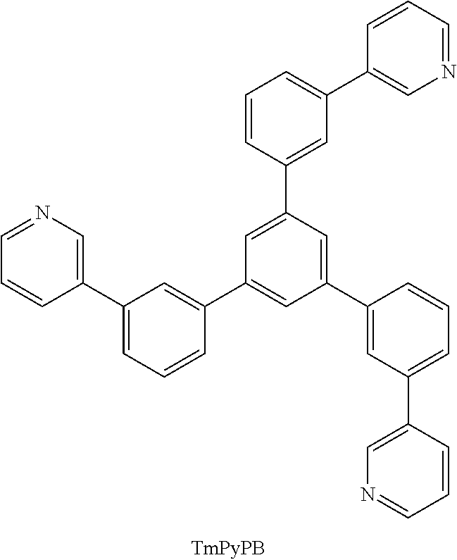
N1=CC=CC(C2=CC=CC(C3=CC(C4=CC(C5=CN=CC=C5)=CC=C4)=CC(C4=CC(C5=CN=CC=C5)=CC=C4)=C3)=C2)=C1
